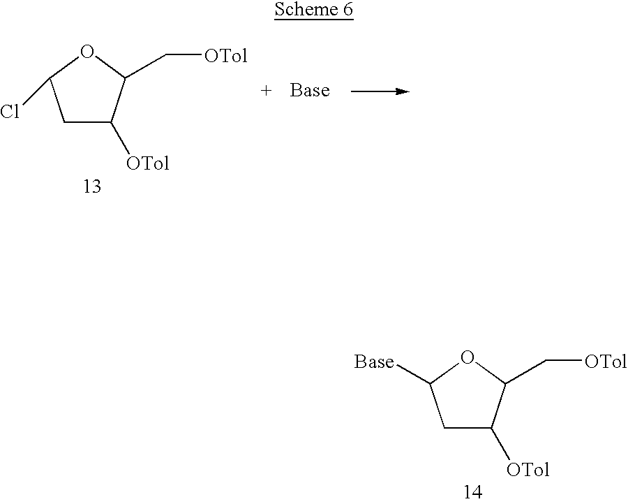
C1C([OTol])C(C[OTol])OC1Cl.C1C([OTol])C(C[OTol])OC1[Base]
